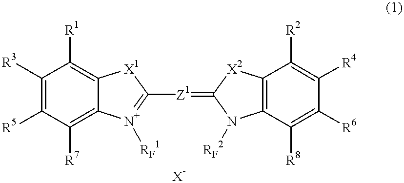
C1([R3])=C([R5])C([R7])=C2C(=C1[R1])[X1]C([Z1]=C1N([RF2])C3=C(C([R2])=C([R4])C([R6])=C3[R8])[X2]1)=[N+]2[RF1]
